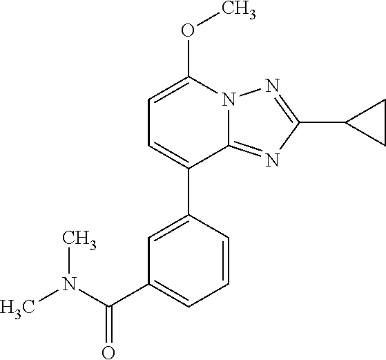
C1=C(C2=CC(C(=O)N(C)C)=CC=C2)C2=NC(C3CC3)=NN2C(OC)=C1
